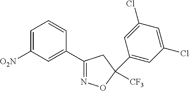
C1=C([O2N])C=C(C2=NOC([CF3])(C3=CC(Cl)=CC(Cl)=C3)C2)C=C1
